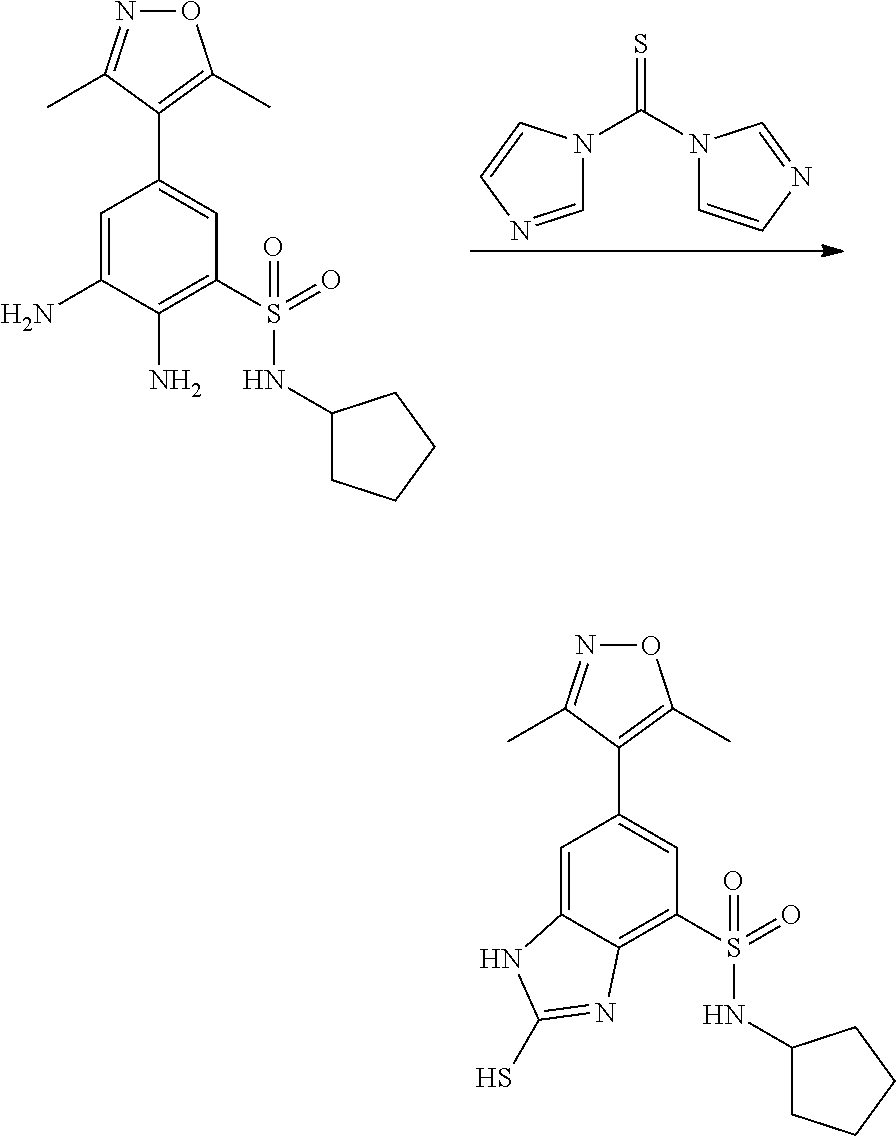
S=C(N1C=NC=C1)N1C=CN=C1.C1=C(N)C(N)=C(S(=O)(NC2CCCC2)=O)C=C1C1=C(C)ON=C1C.C1=C2C(=C(S(=O)(NC3CCCC3)=O)C=C1C1=C(C)ON=C1C)N=C(S)N2
